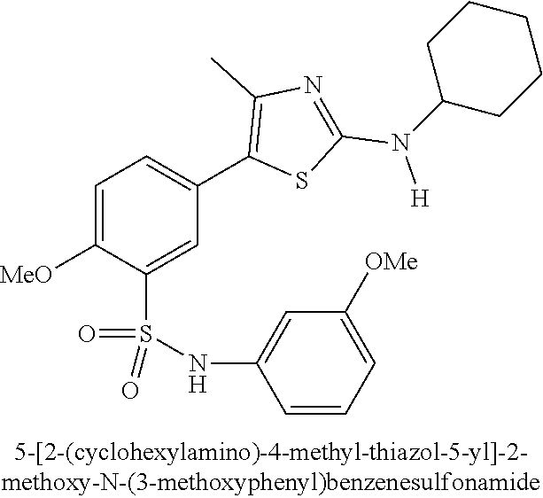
C1=C([MeO])C(S(NC2=CC([OMe])=CC=C2)(=O)=O)=CC(C2=C(C)N=C(N([H])C3CCCCC3)S2)=C1
